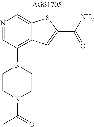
N1=CC(N2CCN(C(C)=O)CC2)=C2C(=C1)SC(C(N)=O)=C2
